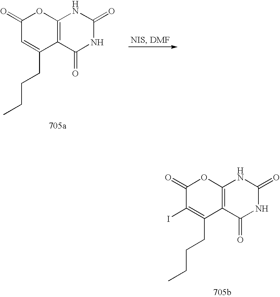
C12=C(C(=O)NC(=O)N1)C(CCCC)=CC(=O)O2.C12=C(C(=O)NC(=O)N1)C(CCCC)=C(I)C(=O)O2
